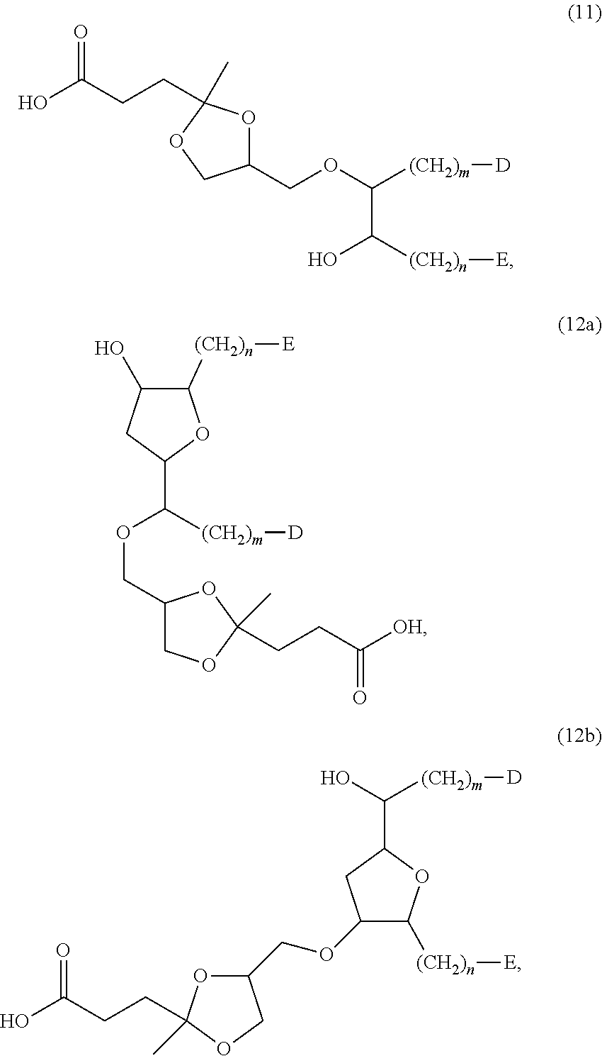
C1(COC([(CH2)m][D])C([(CH2)n][E])O)OC(C)(CCC(O)=O)OC1.C1([(CH2)n][E])C(O)CC(C([(CH2)m][D])OCC2COC(C)(CCC([OH])=O)O2)O1.OC(CCC1(C)OC(COC2C([(CH2)n][E])OC(C(O)[(CH2)m][D])C2)CO1)=O
